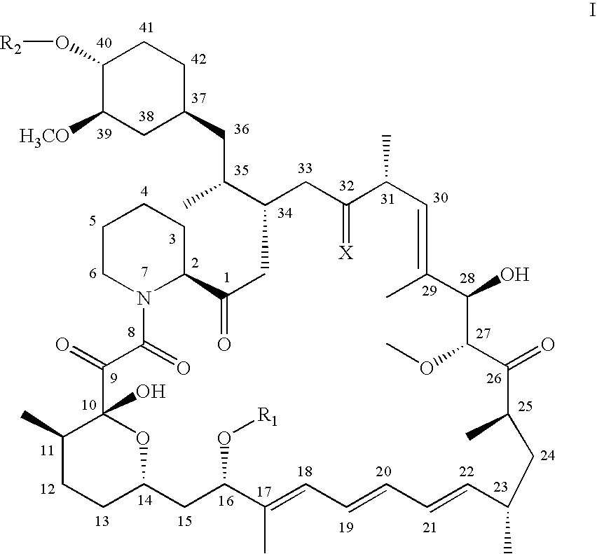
C12CC(O[R1])C(C)=CC=CC=CC(C)CC(C)C(=O)C(OC)C(O)C(C)=CC(C)C(=[X])CC(C(CC3CC([H3CO])C(O[R2])CC3)C)CC(=O)C3N(C(=O)C(=O)C(O)(O1)C(C)CC2)CCCC3
